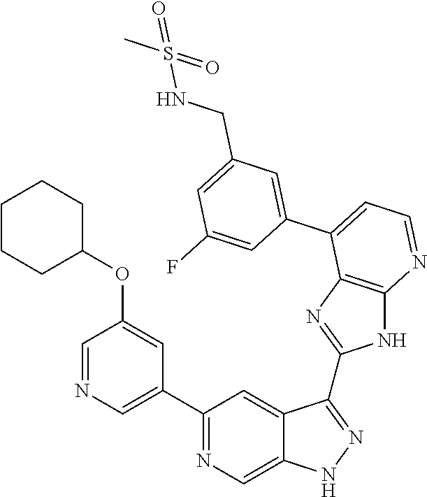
C1(C2=NC=C3C(=C2)C(C2=NC4=C(N2)N=CC=C4C2=CC(CNS(C)(=O)=O)=CC(F)=C2)=NN3)=CN=CC(OC2CCCCC2)=C1
